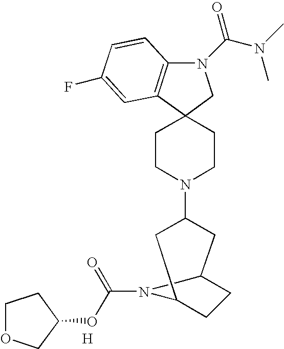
N1(C(N(C)C)=O)C2=C(C3(C1)CCN(C1CC4CCC(C1)N4C(=O)OC1COCC1)CC3)C=C(F)C=C2.[H]
